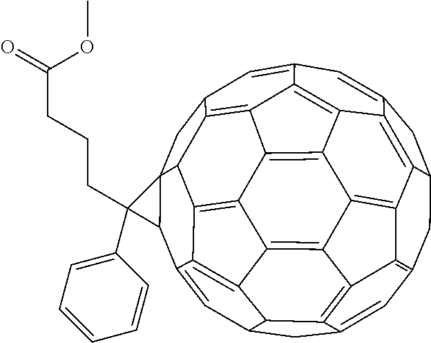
C1C2=C3C4=C5C(=C2)CC2C=C6C7C8(CC9C=C%10C=C%11CC1C1=C%11C%11=C%10C%10=C9C8C8=C9C%10=C%11C(=C13)C4=C9C(=C68)C25)C7(CCCC(=O)OC)C1=CC=CC=C1
